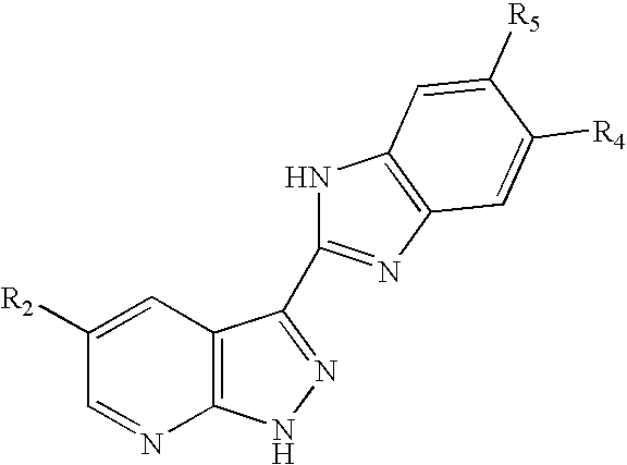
C1([R2])=CC2=C(N=C1)NN=C2C1=NC2=C(N1)C=C([R5])C([R4])=C2
